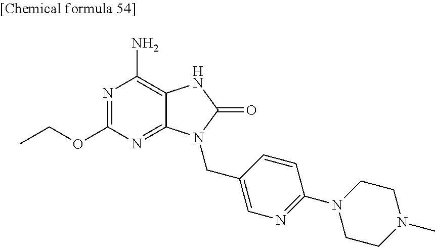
N1=C(OCC)N=C2C(=C1N)NC(=O)N2CC1=CN=C(N2CCN(C)CC2)C=C1
